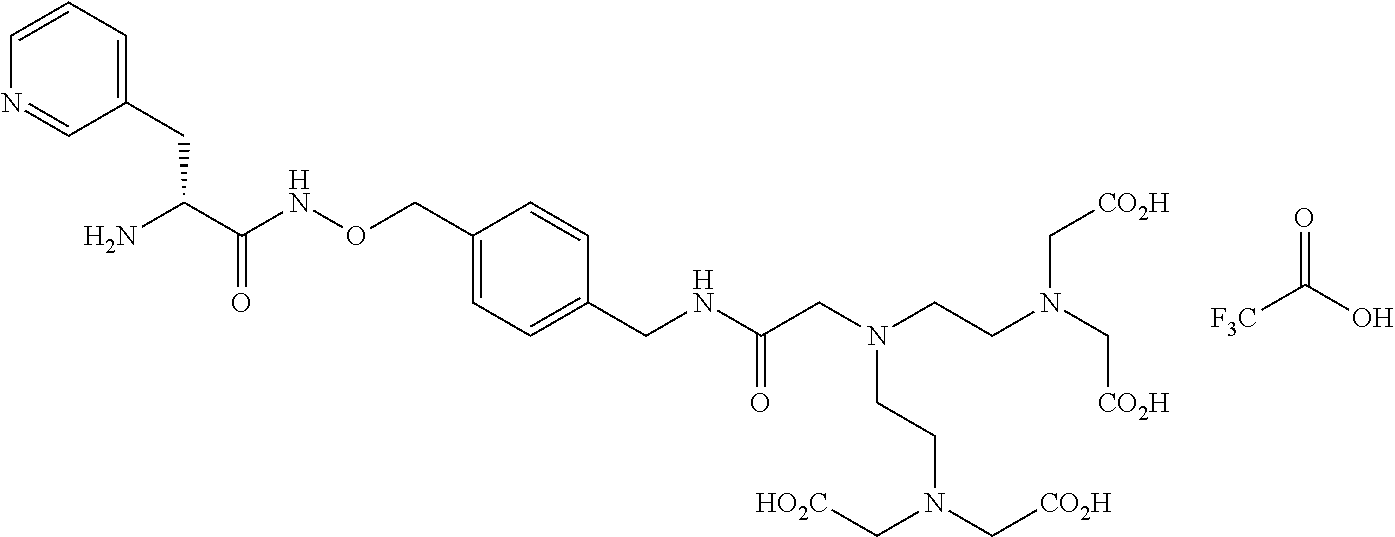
N1=CC(CC(C(NOCC2=CC=C(CNC(CN(CCN(C[CO2H])C[CO2H])CCN(C[CO2H])C[HO2C])=O)C=C2)=O)N)=CC=C1.O=C(O)[F3C]
